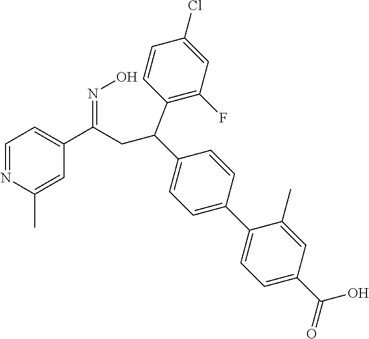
C1=NC(C)=CC(C(CC(C2=CC=C(C3=CC=C(C(=O)O)C=C3C)C=C2)C2=C(F)C=C(Cl)C=C2)=NO)=C1
